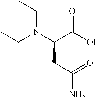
CCN(C(C(O)=O)CC(=O)N)CC
